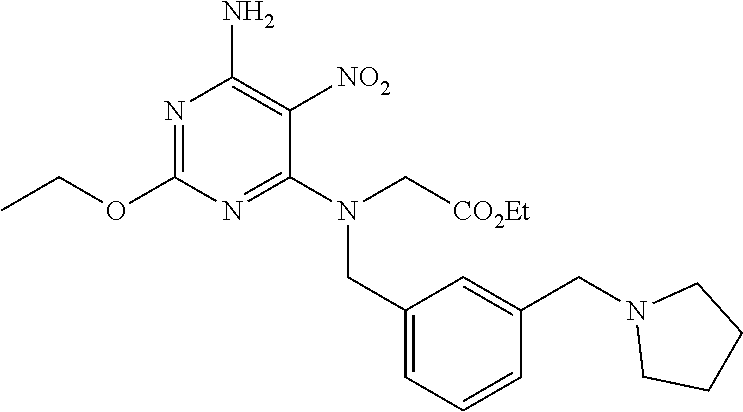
N1=C(OCC)N=C(N(C[CO2Et])CC2=CC=CC(CN3CCCC3)=C2)C([NO2])=C1N
